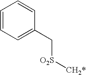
C1=CC=C(C[O2S][CH2*])C=C1
